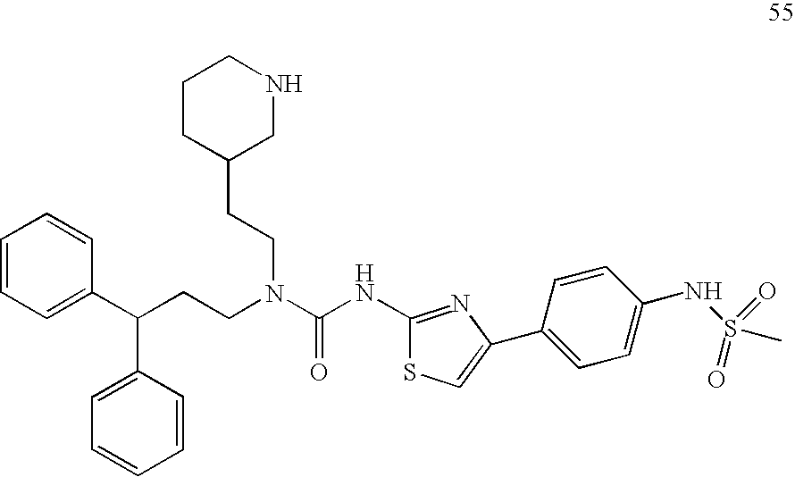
C1=CC=C(C(CCN(C(NC2=NC(C3=CC=C(NS(=O)(=O)C)C=C3)=CS2)=O)CCC2CNCCC2)C2=CC=CC=C2)C=C1
